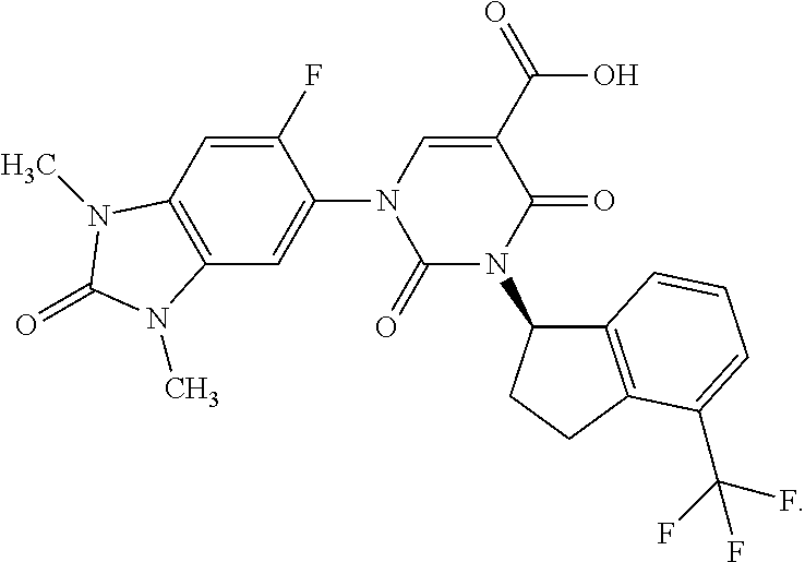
C1(=O)N(C2C3=C(CC2)C(C(F)(F)F)=CC=C3)C(=O)C(C(O)=O)=CN1C1=CC2=C(C=C1F)N(C)C(=O)N2C
